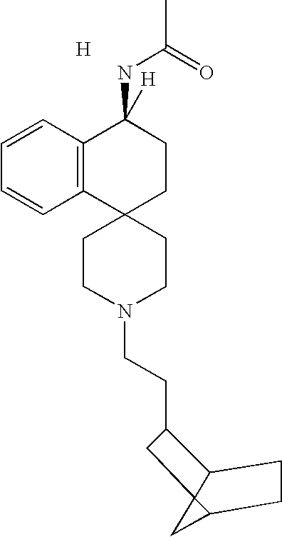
C1CN(CCC2C3C4(C(C4)CC3)C2)CCC12CCC(NC(=O)C)([H])C1=C2C=CC=C1.[H]
